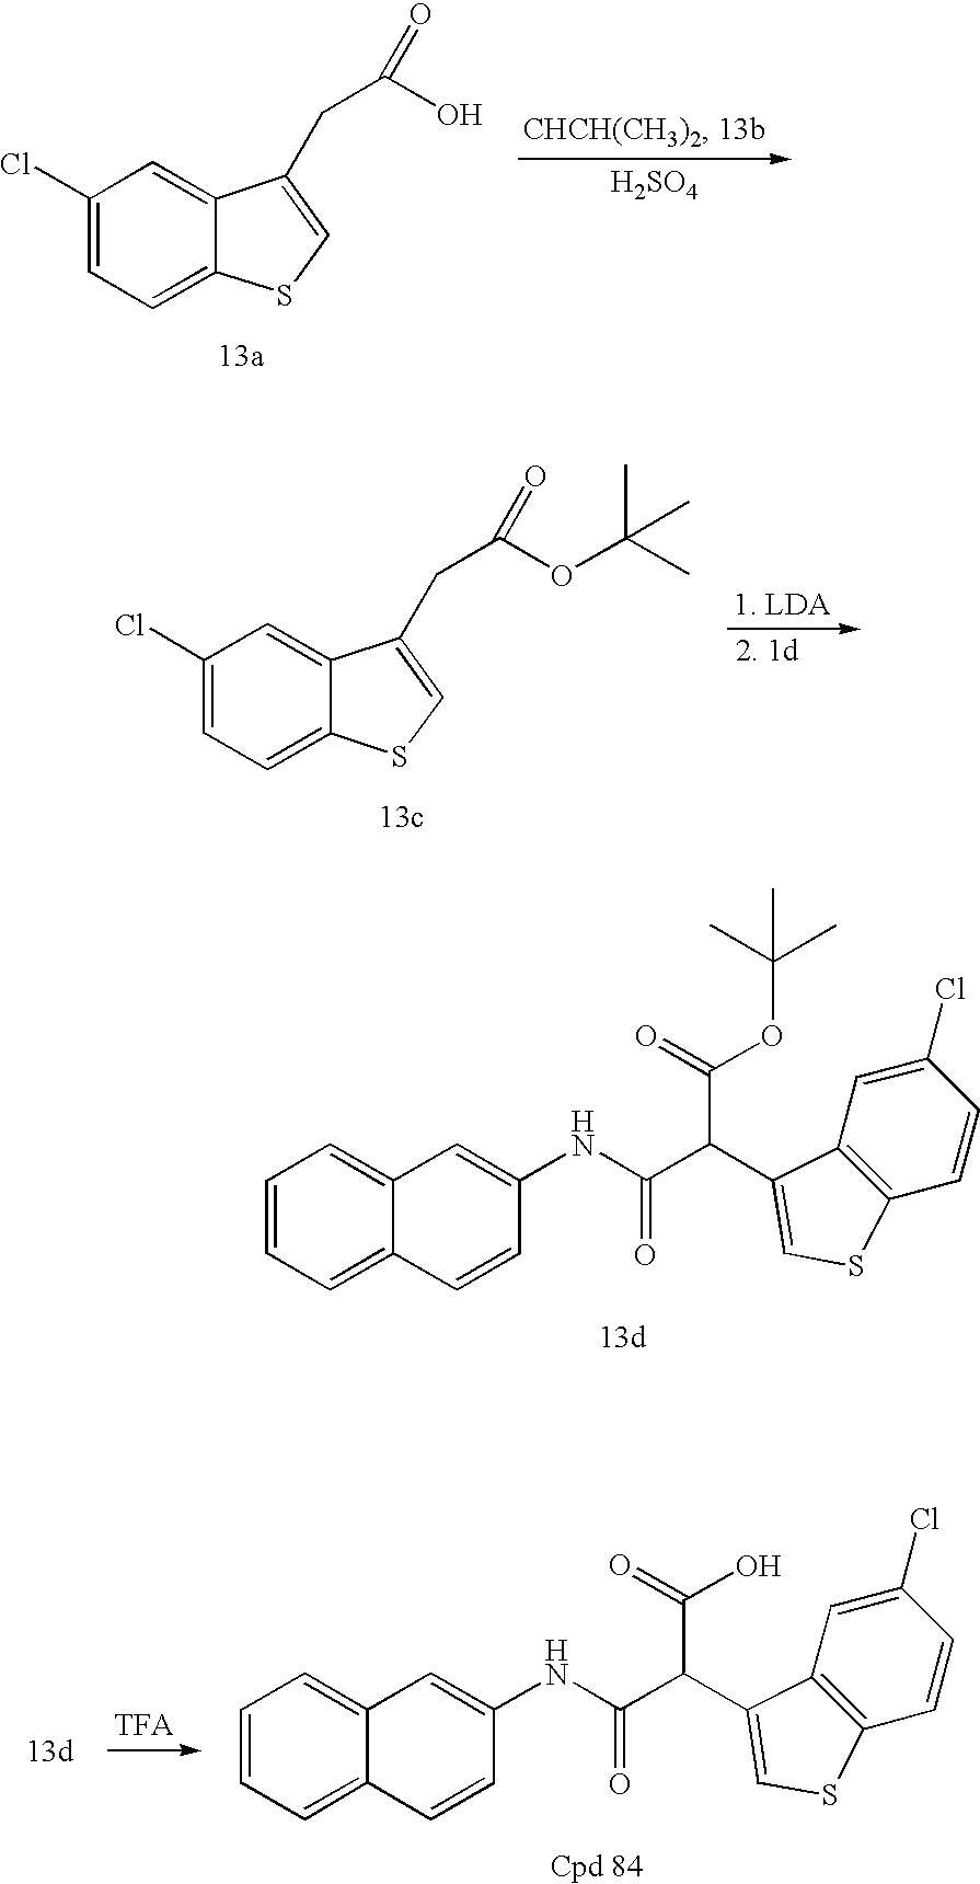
C1(Cl)=CC=C2C(=C1)C(CC(OC(C)(C)C)=O)=CS2.C1=CC=C2C(=C1)C=C(NC(C(C(=O)OC(C)(C)C)C1=CSC3=C1C=C(Cl)C=C3)=O)C=C2.C1=CC=C2C(=C1)C=C(NC(C(C(=O)O)C1=CSC3=C1C=C(Cl)C=C3)=O)C=C2.C1(Cl)=CC=C2C(=C1)C(CC(O)=O)=CS2.[H2SO4]
